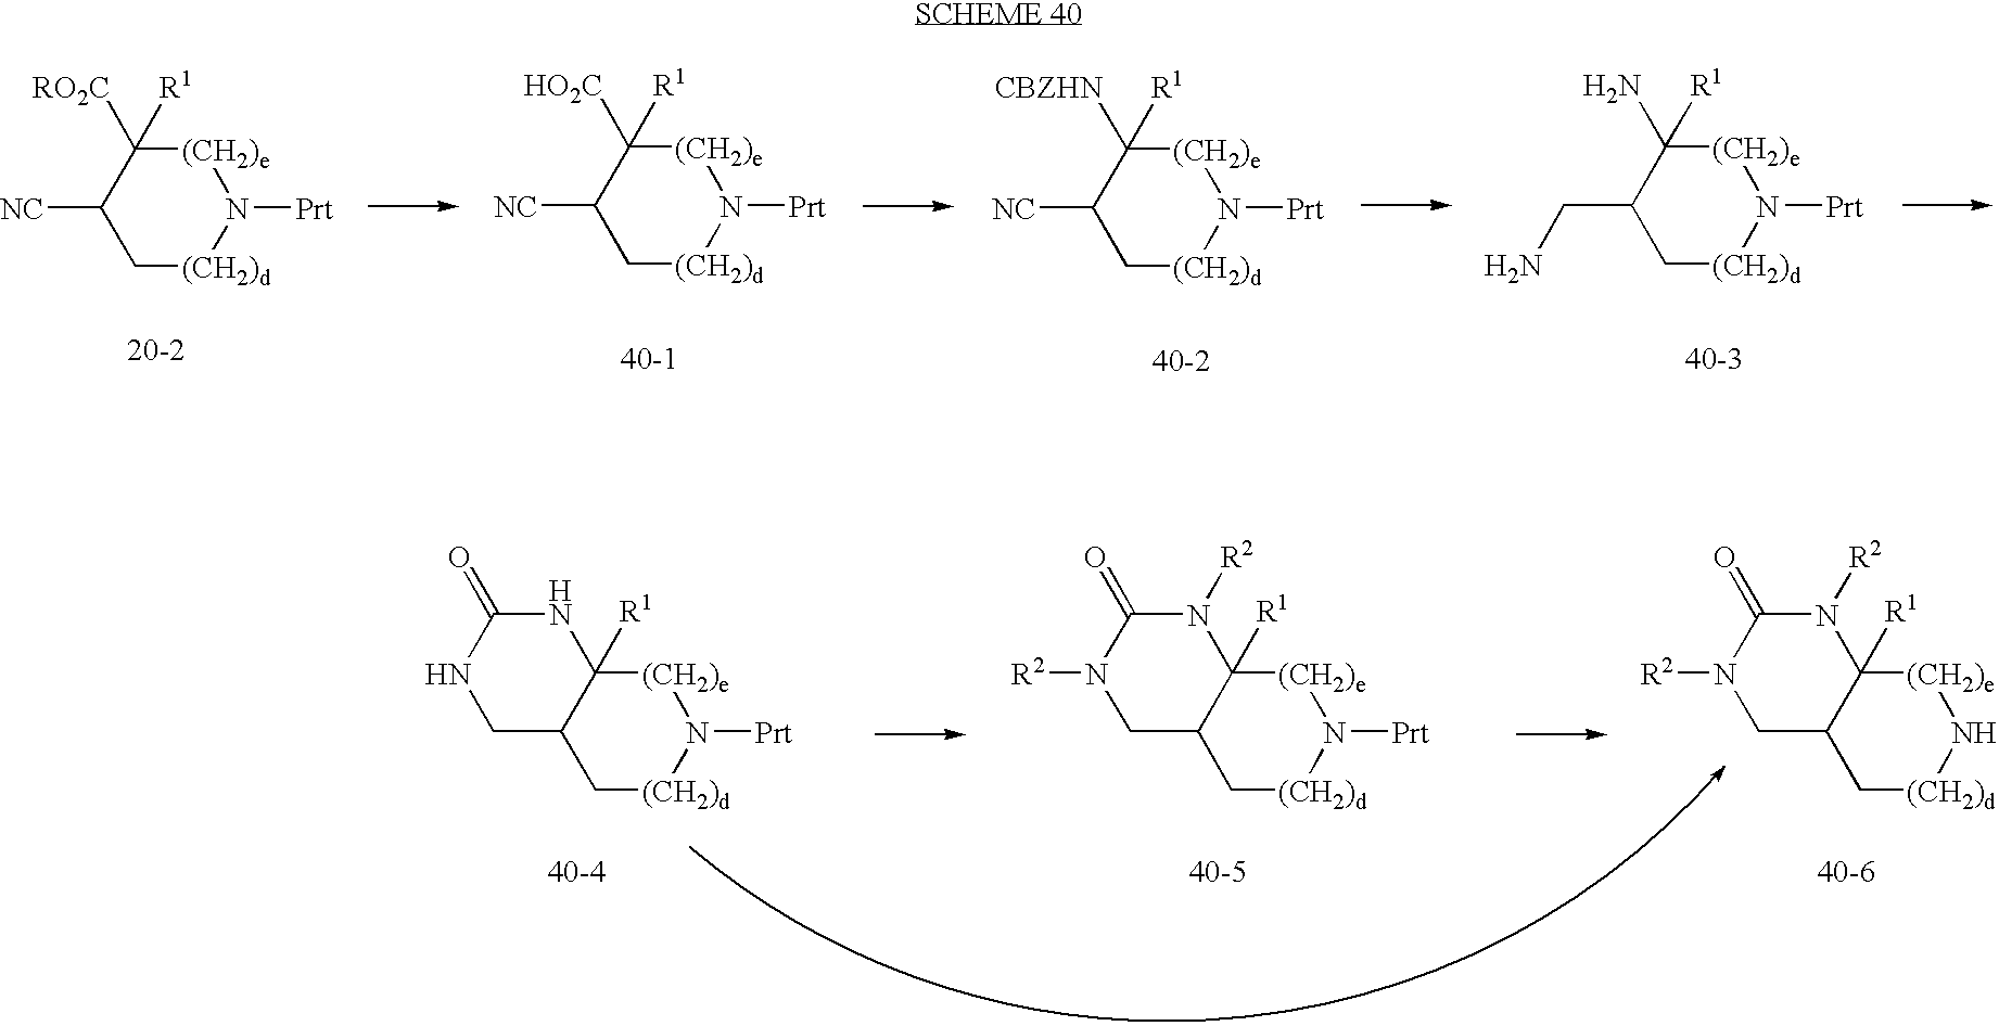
C1([NC])C[(CH2)d]N([Prt])[(CH2)e]C1([CBZHN])[R1].C1([NC])C[(CH2)d]N([Prt])[(CH2)e]C1([RO2C])[R1].C1([NC])C[(CH2)d]N([Prt])[(CH2)e]C1([HO2C])[R1].C1(CN)C[(CH2)d]N([Prt])[(CH2)e]C1(N)[R1].C12C[(CH2)d]N([Prt])[(CH2)e]C1([R1])NC(=O)NC2.C12C[(CH2)d]N([Prt])[(CH2)e]C1([R1])N([R2])C(=O)N([R2])C2.C12C[(CH2)d]N[(CH2)e]C1([R1])N([R2])C(=O)N([R2])C2
